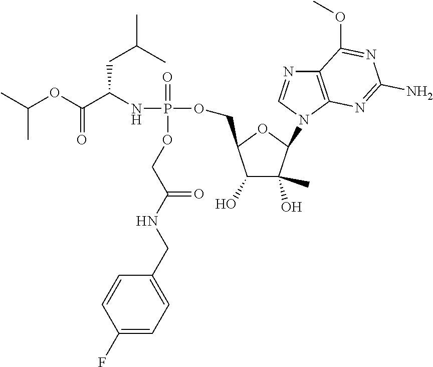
O(C(C(NP(OCC1C(O)C(O)(C)C(N2C=NC3=C2N=C(N)N=C3OC)O1)(=O)OCC(NCC1=CC=C(F)C=C1)=O)CC(C)C)=O)C(C)C
